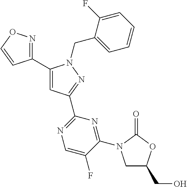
C1(C2=NOC=C2)=CC(C2=NC=C(F)C(N3CC(CO)OC3=O)=N2)=NN1CC1=CC=CC=C1F
